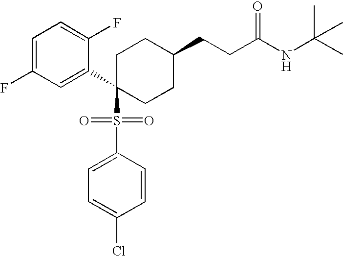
C1=C(F)C=C(C2(S(C3=CC=C(Cl)C=C3)(=O)=O)CCC(CCC(NC(C)(C)C)=O)CC2)C(F)=C1
